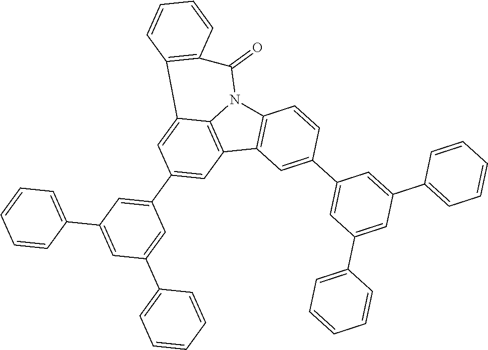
C12=C(C3=C4N1C(=O)C1=C(C4=CC(C4=CC(C5=CC=CC=C5)=CC(C5=CC=CC=C5)=C4)=C3)C=CC=C1)C=C(C1=CC(C3=CC=CC=C3)=CC(C3=CC=CC=C3)=C1)C=C2
